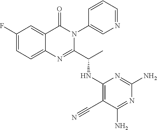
C1(F)=CC=C2C(=C1)C(=O)N(C1=CN=CC=C1)C(C(C)NC1=C(C#N)C(N)=NC(N)=N1)=N2
